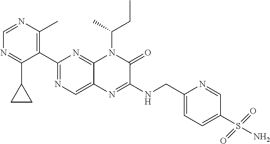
C1(C2=NC=C3C(=N2)N(C(C)CC)C(=O)C(NCC2=CC=C(S(N)(=O)=O)C=N2)=N3)=C(C)N=CN=C1C1CC1
